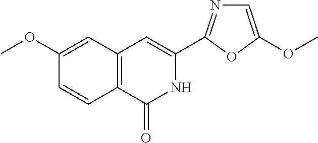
C1(OC)=CC2=C(C=C1)C(=O)NC(C1=NC=C(OC)O1)=C2
